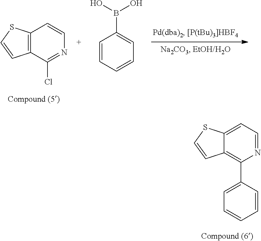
C12=CC=NC(C3=CC=CC=C3)=C1C=CS2.C12=C(C(Cl)=NC=C1)C=CS2.C1=CC=CC=C1B(O)O
